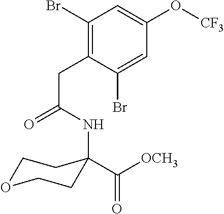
C1(Br)=C(CC(NC2(C([OCH3])=O)CCOCC2)=O)C(Br)=CC(O[CF3])=C1
